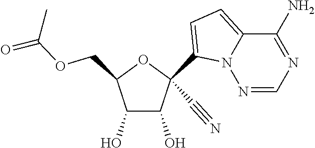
C(OCC1C(O)C(O)C(C#N)(C2=CC=C3N2N=CN=C3N)O1)(C)=O
